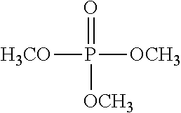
[H3CO]P(=O)([OCH3])[OCH3]
